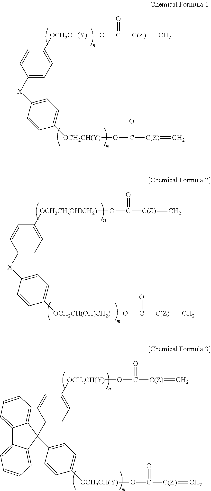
[OCH2CH(Y)](OC(=O)[C(Z)]=C)C1=CC=C([X]C2=CC=C([OCH2CH(Y)]OC(=O)[C(Z)]=C)C=C2)C=C1.[OCH2CH(OH)CH2)](C1=CC=C([X]C2=CC=C([OCH2CH(OH)CH2)]OC(=O)[C(Z)]=C)C=C2)C=C1)OC(=O)[C(Z)]=C.[OCH2CH(Y)](OC(=O)[C(Z)]=C)C1=CC=C(C2(C3=CC=C([OCH2CH(Y)]OC(=O)[C(Z)]=C)C=C3)C3=CC=CC=C3C3=CC=CC=C32)C=C1
